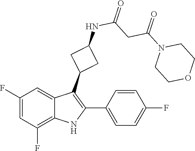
C(C(N1CCOCC1)=O)C(NC1CC(C2=C(C3=CC=C(F)C=C3)NC3=C(F)C=C(F)C=C32)C1)=O
